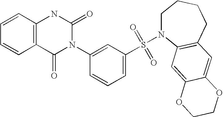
C1=CC2=C(C=C1)C(=O)N(C1=CC(S(=O)(=O)N3CCCCC4=C3C=C3C(=C4)OCCO3)=CC=C1)C(=O)N2
